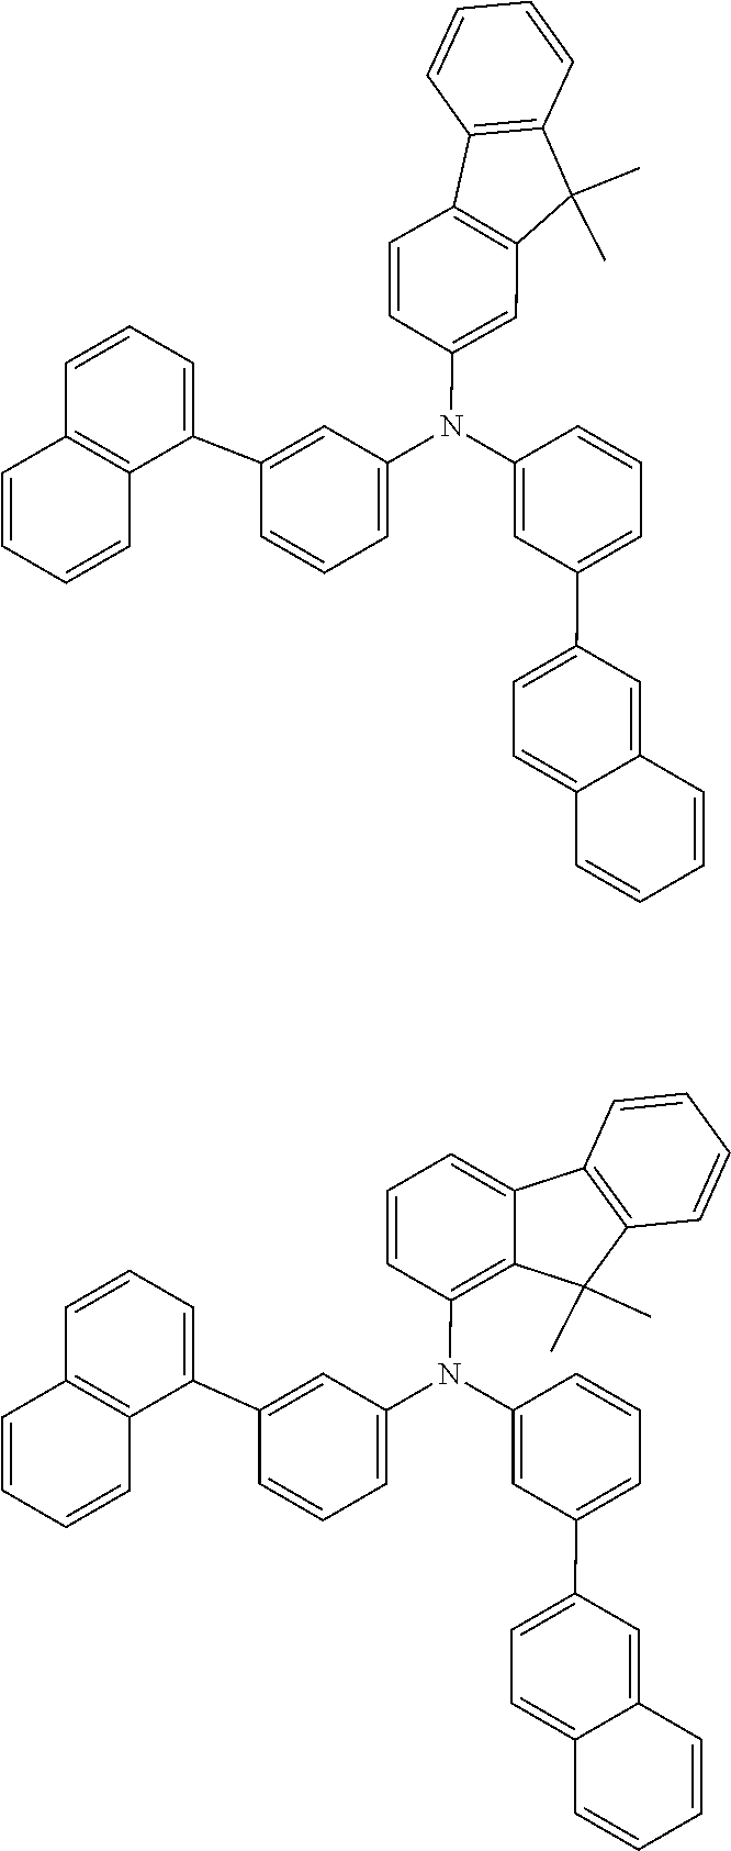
C1=CC2=C(C=C1)C(C)(C)C1=C2C=CC(N(C2=CC=CC(C3=CC=CC4=C3C=CC=C4)=C2)C2=CC(C3=CC=C4C(=C3)C=CC=C4)=CC=C2)=C1.C12=C(C=CC=C1)C(C)(C)C1=C(N(C3=CC=CC(C4=CC=CC5=C4C=CC=C5)=C3)C3=CC(C4=CC=C5C(=C4)C=CC=C5)=CC=C3)C=CC=C21
